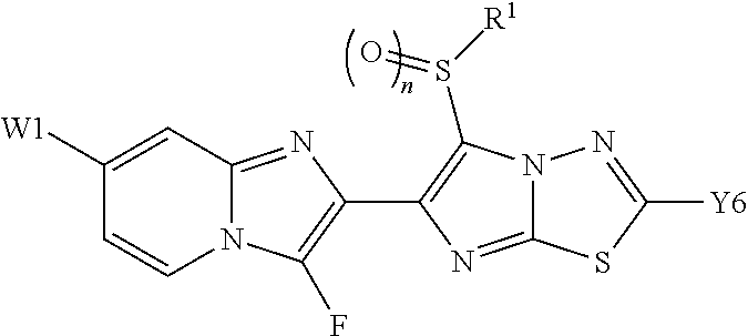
N12C(=NC(C3=C(S([R1])=O)N4C(=N3)SC([Y6])=N4)=C1F)C=C([W1])C=C2
